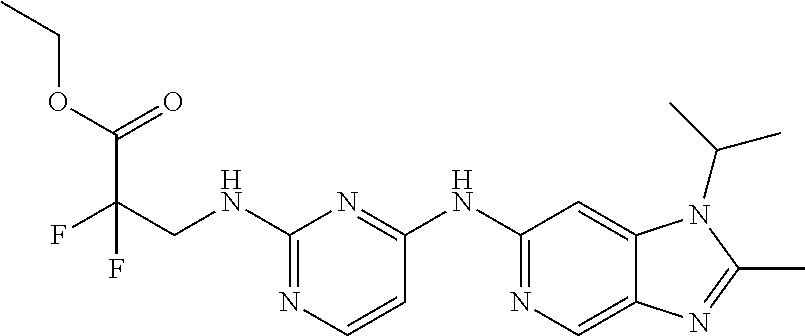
C(CNC1=NC=CC(NC2=NC=C3C(=C2)N(C(C)C)C(C)=N3)=N1)(F)(C(OCC)=O)F
